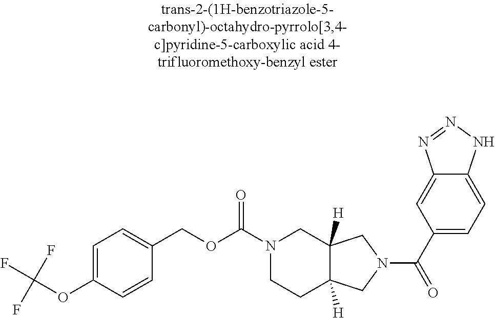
C1=C(OC(F)(F)F)C=CC(COC(N2CCC3([H])C([H])(C2)CN(C(C2=CC=C4C(=C2)N=NN4)=O)C3)=O)=C1
